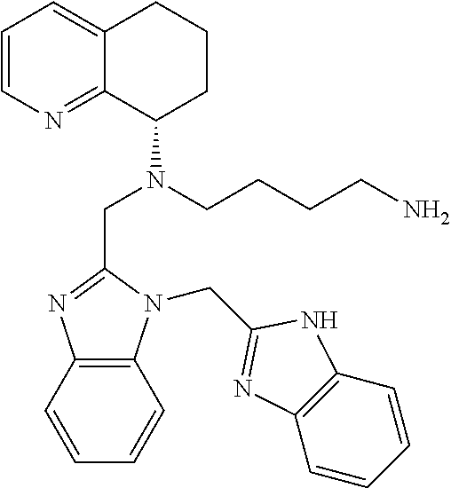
C1=CN=C2C(=C1)CCCC2N(CCCCN)CC1=NC2=C(N1CC1=NC3=C(N1)C=CC=C3)C=CC=C2
